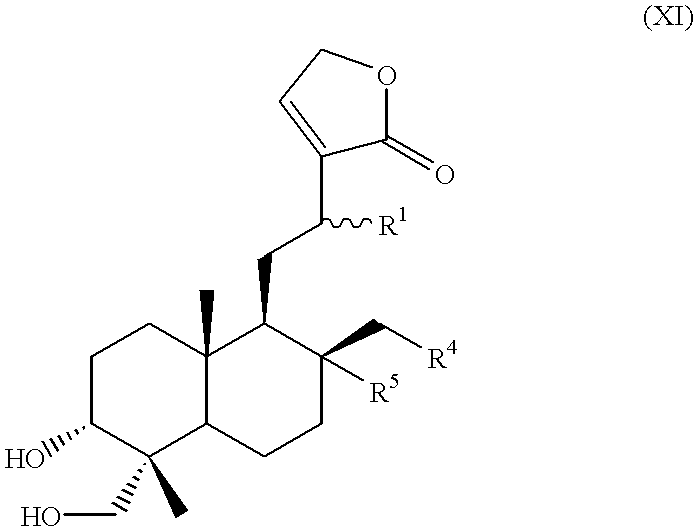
C1C(O)C(CO)(C)C2C(C)(C1)C(CC(C1=CCOC1=O)[R1])C(C[R4])([R5])CC2
